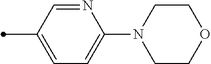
N1=CC(C)=CC=C1N1CCOCC1
